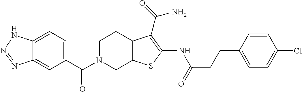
C1(C(N2CC3=C(CC2)C(C(=O)N)=C(NC(CCC2=CC=C(Cl)C=C2)=O)S3)=O)=CC=C2C(=C1)N=NN2
